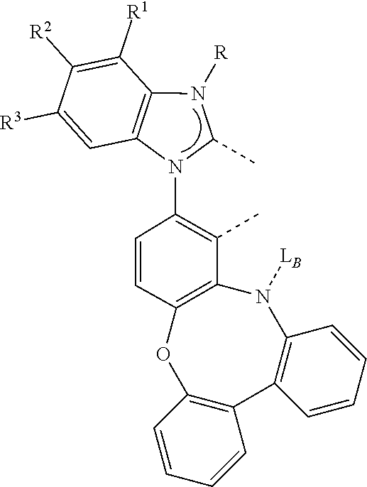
C12=C(N(C3=C(C)C4=C(C=C3)OC3=C(C5=C(N4[LB])C=CC=C5)C=CC=C3)C(C)N1[R])C=C([R3])C([R2])=C2[R1]
